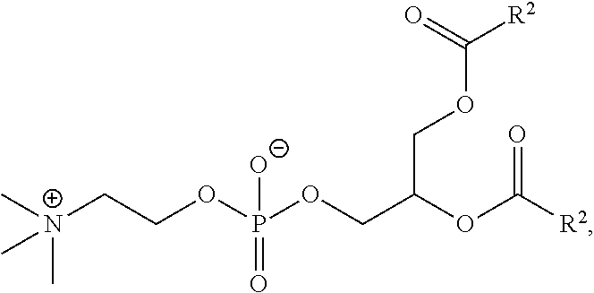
C(COP(OCC(COC([R2])=O)OC([R2])=O)([O-])=O)[N+](C)(C)C
